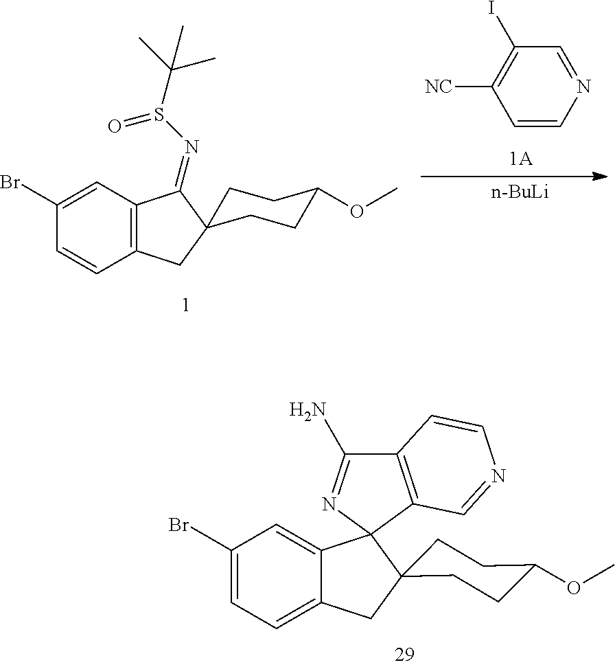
C1(Br)=CC2=C(C=C1)CC1(CCC(OC)CC1)C2=NS(=O)C(C)(C)C.C1(I)=C([NC])C=CN=C1.[n-BuLi].C1(Br)=CC=C2C(=C1)C1(N=C(N)C3=C1C=NC=C3)C1(C2)CCC(OC)CC1
